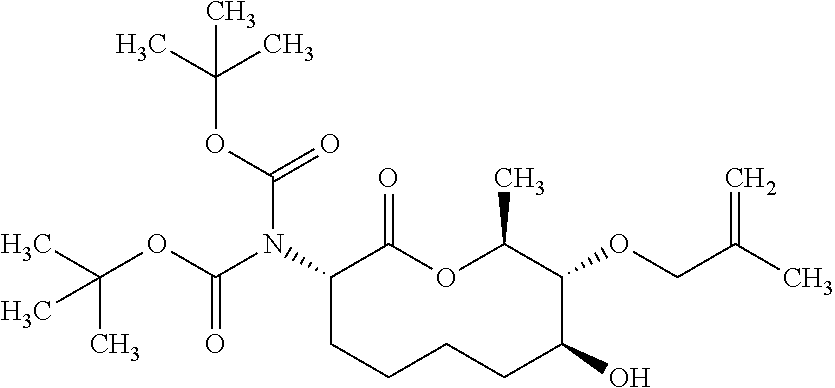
C1(N(C(OC(C)(C)C)=O)C(OC(C)(C)C)=O)CCCCC(O)C(OCC(C)=C)C(C)OC1=O
